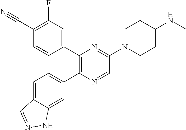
C1(C2=CC(F)=C(C#N)C=C2)=C(C2=CC=C3C(=C2)NN=C3)N=CC(N2CCC(NC)CC2)=N1
